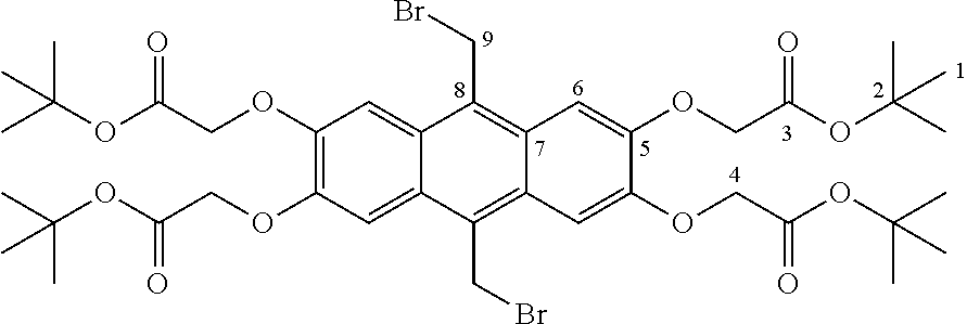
C1(OCC(OC(C)(C)C)=O)=C(OCC(OC(C)(C)C)=O)C=C2C(=C1)C(CBr)=C1C(=C2CBr)C=C(OCC(OC(C)(C)C)=O)C(OCC(OC(C)(C)C)=O)=C1
